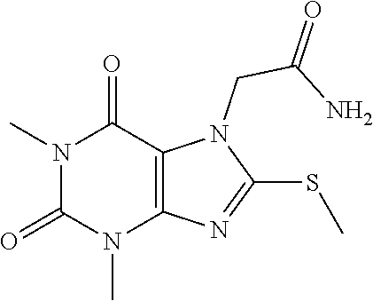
N1(C)C(=O)N(C)C2=C(C1=O)N(CC(N)=O)C(SC)=N2
